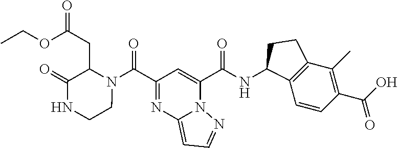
C(C1=NC2=CC=NN2C(C(NC2C3=C(C(C)=C(C(O)=O)C=C3)CC2)=O)=C1)(=O)N1C(CC(=O)OCC)C(=O)NCC1
